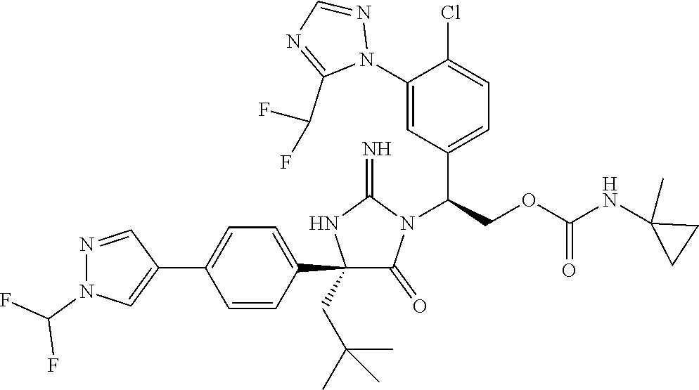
C1(C2=CC=C(C3=CN(C(F)F)N=C3)C=C2)(CC(C)(C)C)C(=O)N(C(COC(NC2(C)CC2)=O)C2=CC=C(Cl)C(N3N=CN=C3C(F)F)=C2)C(=N)N1
